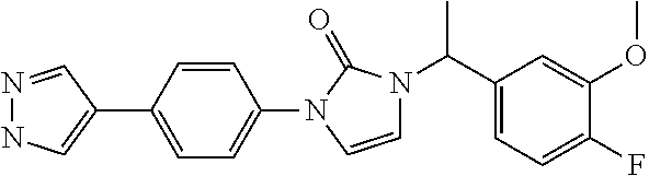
N1=CC(C2=CC=C(N3C=CN(C(C4=CC=C(F)C(OC)=C4)C)C3=O)C=C2)=CN1
